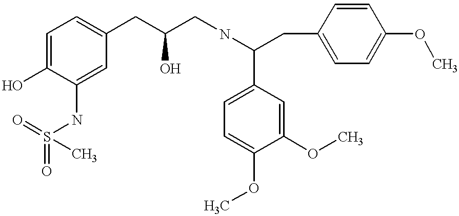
C1=C(O)C(NS(=O)(C)=O)=CC(CC(CNC(C2=CC=C(OC)C(OC)=C2)CC2=CC=C(OC)C=C2)O)=C1
